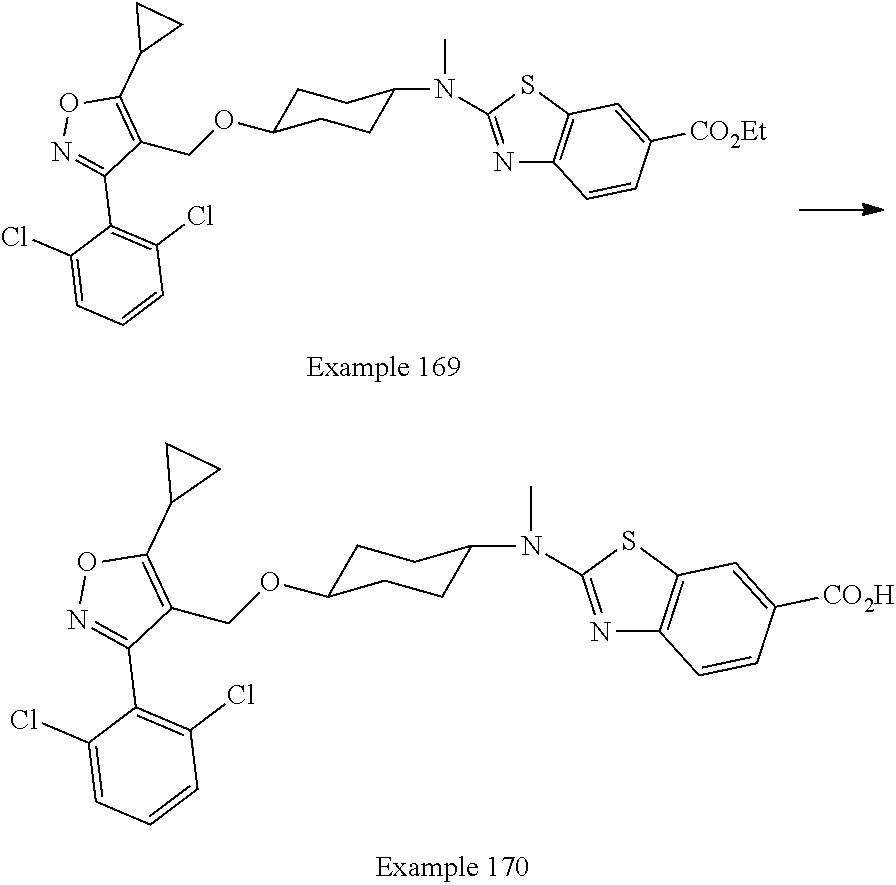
C1C(OCC2=C(C3CC3)ON=C2C2=C(Cl)C=CC=C2Cl)CCC(N(C)C2=NC3=C(S2)C=C([CO2Et])C=C3)C1.C1C(OCC2=C(C3CC3)ON=C2C2=C(Cl)C=CC=C2Cl)CCC(N(C)C2=NC3=C(S2)C=C([CO2H])C=C3)C1
